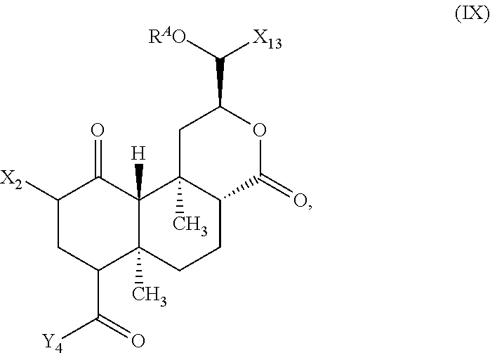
C1([X2])CC(C(=O)[Y4])C2(C)C([H])(C1=O)C1(C)C(CC2)C(=O)OC(C([RAO])[X13])C1
